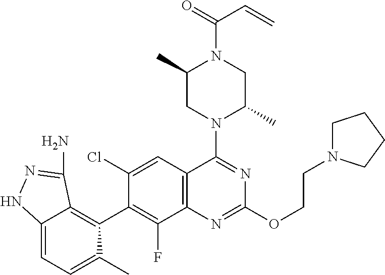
C12=CC=C(C)C(C3=C(F)C4=C(C=C3Cl)C(N3C(C)CN(C(=O)C=C)C(C)C3)=NC(OCCN3CCCC3)=N4)=C1C(N)=NN2
